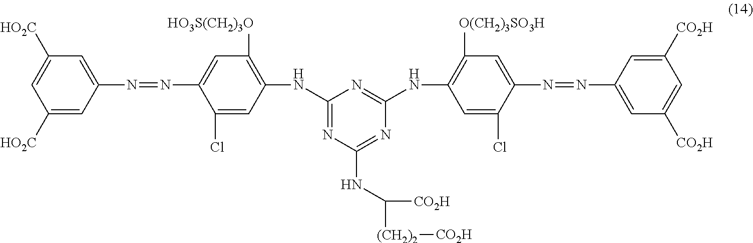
C1([HO2C])=CC(N=NC2=CC([HO3S(CH2)3O])=C(NC3=NC(NC([(CH2)2][CO2H])[CO2H])=NC(NC4=C([O(CH2)3SO3H])C=C(N=NC5=CC([CO2H])=CC([CO2H])=C5)C(Cl)=C4)=N3)C=C2Cl)=CC([HO2C])=C1
